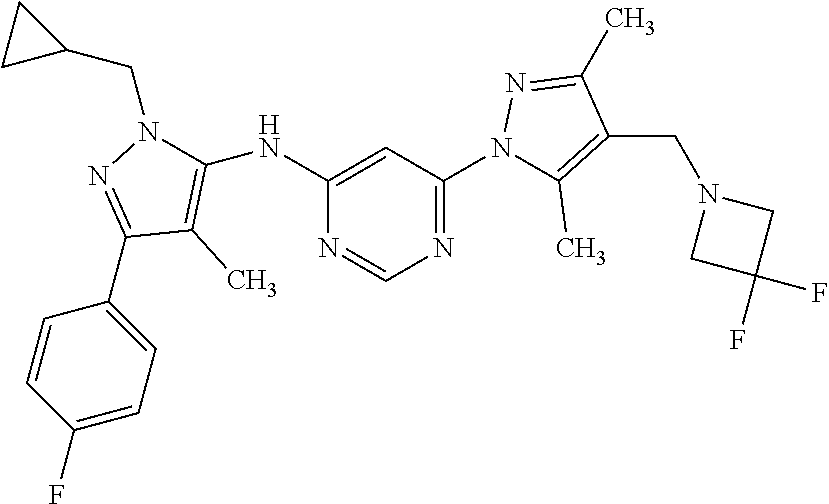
C1(C2=CC=C(F)C=C2)=NN(CC2CC2)C(NC2=CC(N3C(C)=C(CN4CC(F)(F)C4)C(C)=N3)=NC=N2)=C1C
